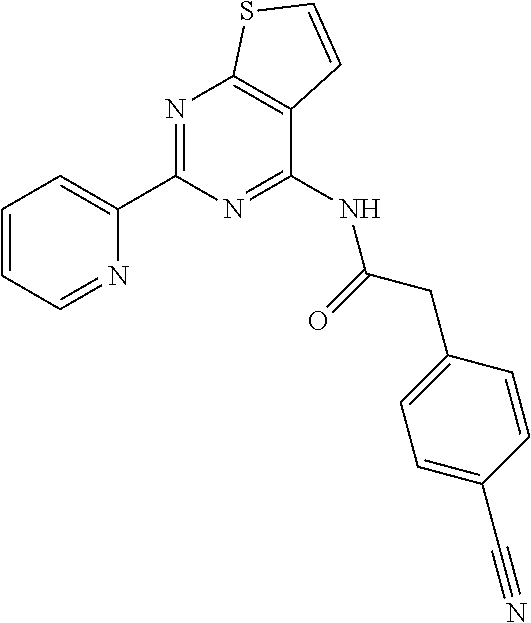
C1=CC=NC(C2=NC3=C(C(NC(CC4=CC=C(C#N)C=C4)=O)=N2)C=CS3)=C1
